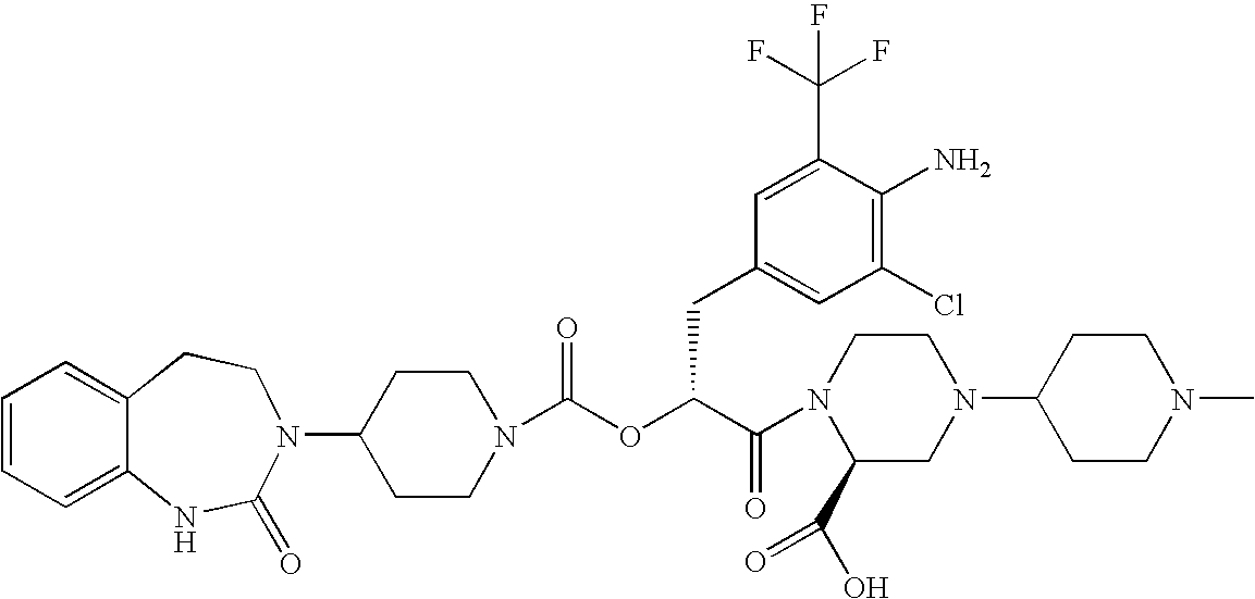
C12=CC=CC=C1NC(=O)N(C1CCN(C(OC(C(=O)N3C(C(O)=O)CN(C4CCN(C)CC4)CC3)CC3=CC(Cl)=C(N)C(C(F)(F)F)=C3)=O)CC1)CC2
